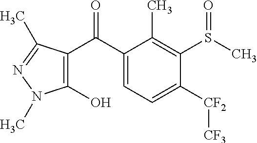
C1(C(C2=C(O)N(C)N=C2C)=O)=CC=C([CF2][CF3])C(S(C)=O)=C1C
